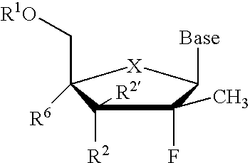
C1(C)(F)C([R2])([R2])C(C[R1O])([R6])[X]C1[Base]
